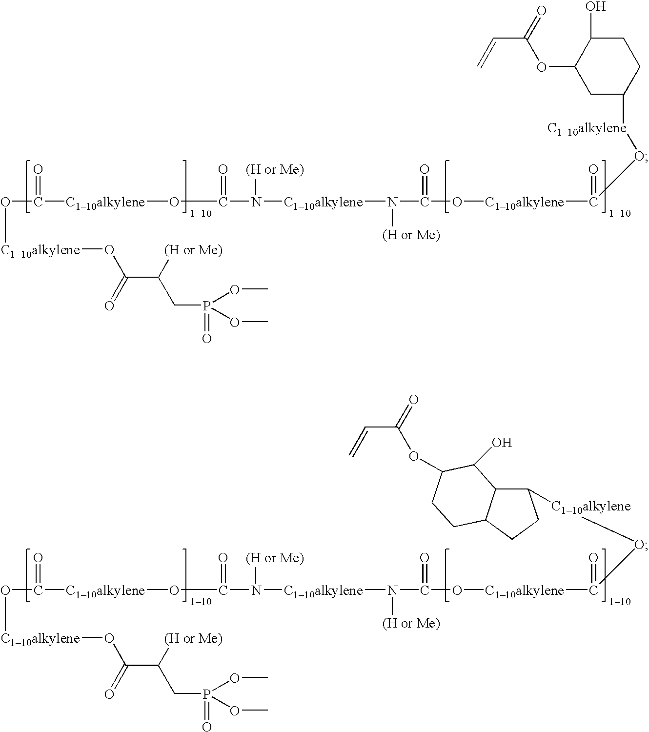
O([C110alkylene]OC(=O)C([(H or Me)])CP(=O)(OC)OC)C([C110alkylene]OC(N([C110alkylene]N(C(O[C110alkylene]C(O[C110alkylene]C1CCC(O)C(OC(C=C)=O)C1)=O)=O)[(H or Me)])[(H or Me)])=O)=O.O([C110alkylene]OC(=O)C([(H or Me)])CP(OC)(OC)=O)C([C110alkylene]OC(N([C110alkylene]N(C(O[C110alkylene]C(O[C110alkylene]C1C2C(CC1)CCC(OC(=O)C=C)C2O)=O)=O)[(H or Me)])[(H or Me)])=O)=O
